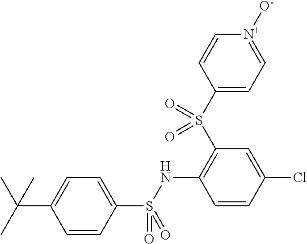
C1=CC(S(NC2=C(S(C3=CC=[N+]([O-])C=C3)(=O)=O)C=C(Cl)C=C2)(=O)=O)=CC=C1C(C)(C)C
